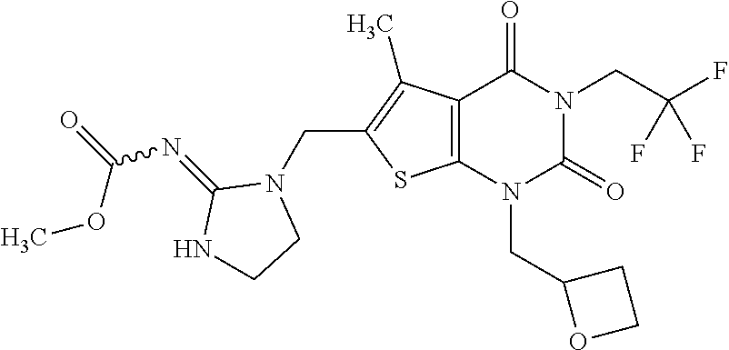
C12=C(N(CC3OCC3)C(=O)N(CC(F)(F)F)C1=O)SC(CN1C(=NC(OC)=O)NCC1)=C2C
